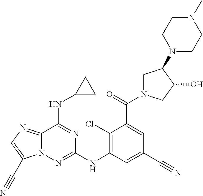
C12=NC=C(C#N)N1N=C(NC1=C(Cl)C(C(=O)N3CC(N4CCN(C)CC4)C(O)C3)=CC(C#N)=C1)N=C2NC1CC1
